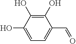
C1(O)=C(O)C(O)=CC=C1C=O
